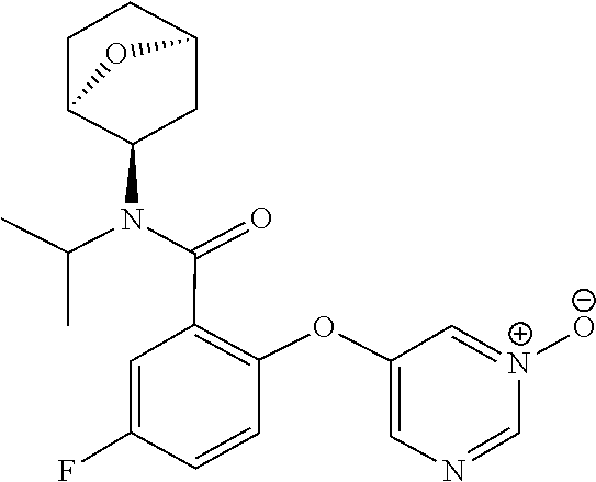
C1=NC=C(OC2=C(C(N(C3C4CCC(C3)O4)C(C)C)=O)C=C(F)C=C2)C=[N+]1[O-]
